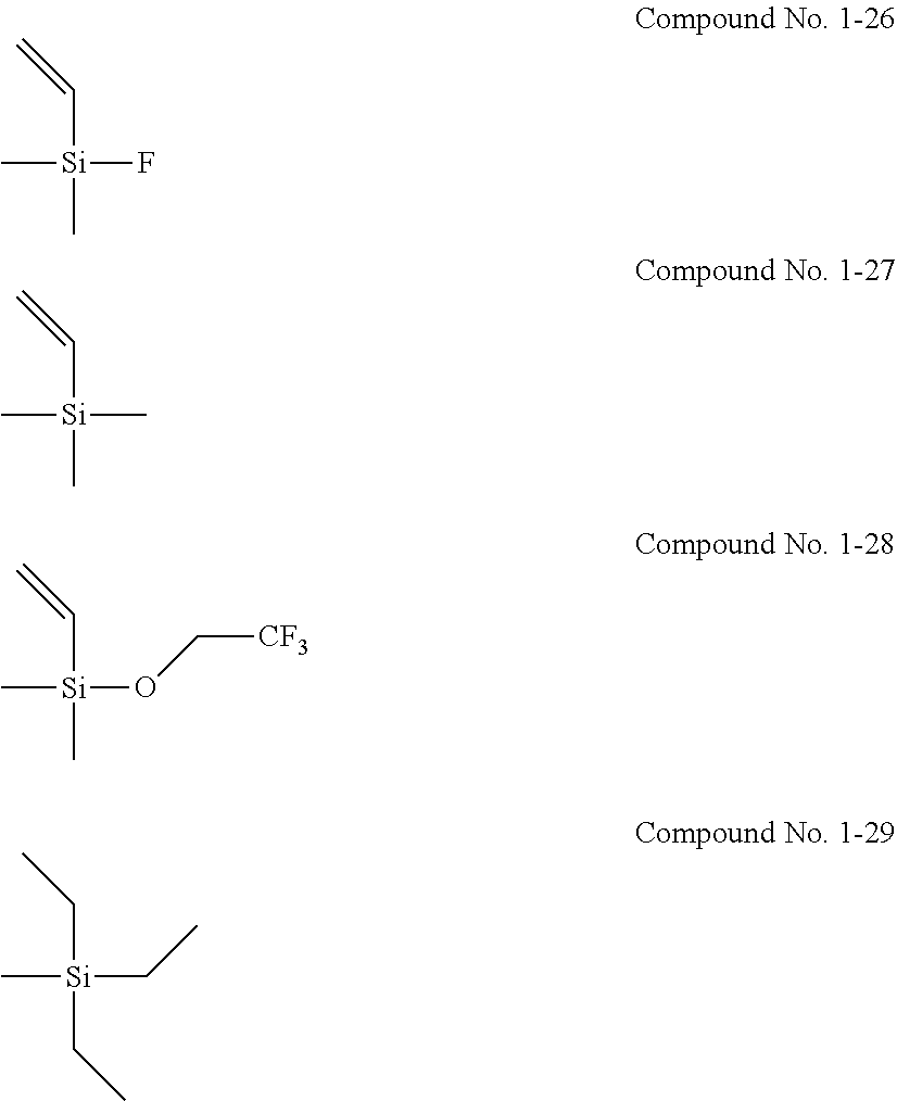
C(=C)[Si](C)(C)F.[Si](C)(C)(C=C)C.[Si](OC[CF3])(C)(C=C)C.[Si](C)(CC)(CC)CC
